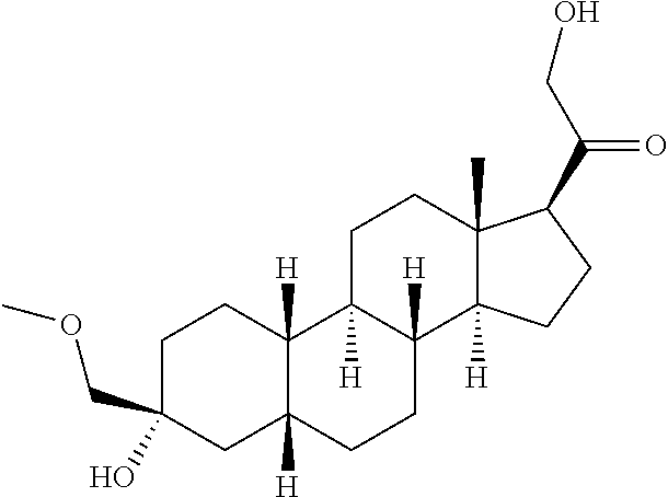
C1C(COC)(O)CC2([H])C([H])(C1)C1([H])C([H])(CC2)C2([H])C(C)(CC1)C(C(=O)CO)CC2
